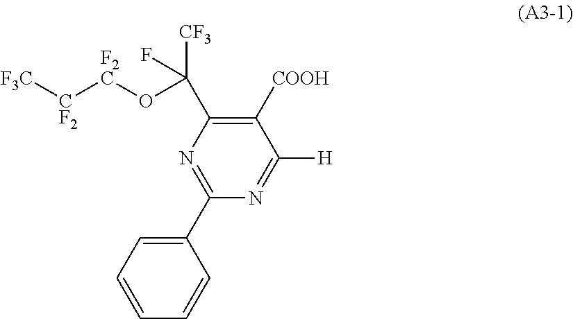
C1([COOH])=C(C(O[F2C][CF2][F3C])(F)[CF3])N=C(C2=CC=CC=C2)N=C1[H]
